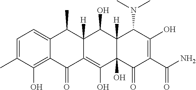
C1=C(C)C(O)=C2C(=C1)C(C)C1([H])C(=C(O)C3(O)C([H])(C1O)C(N(C)C)C(O)=C(C(N)=O)C3=O)C2=O
